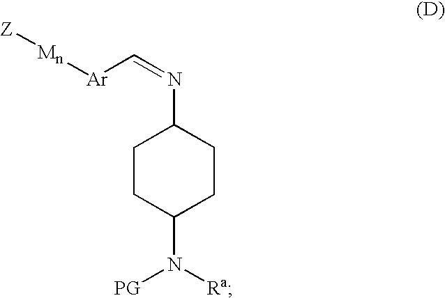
C1CC(N([Ra])[PG])CCC1N=C[Ar][Mn][Z]
